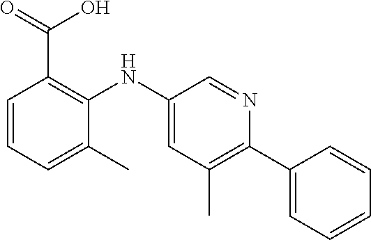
C1=CC=C(C)C(NC2=CC(C)=C(C3=CC=CC=C3)N=C2)=C1C(=O)O
